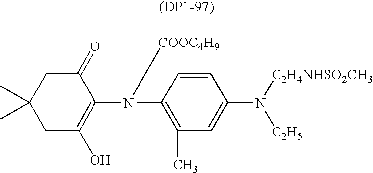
C1C(O)=C(N(C2=C(C)C=C(N([C2H5])[C2H4NHSO2CH3])C=C2)[COOC4H9])C(=O)CC1(C)C
